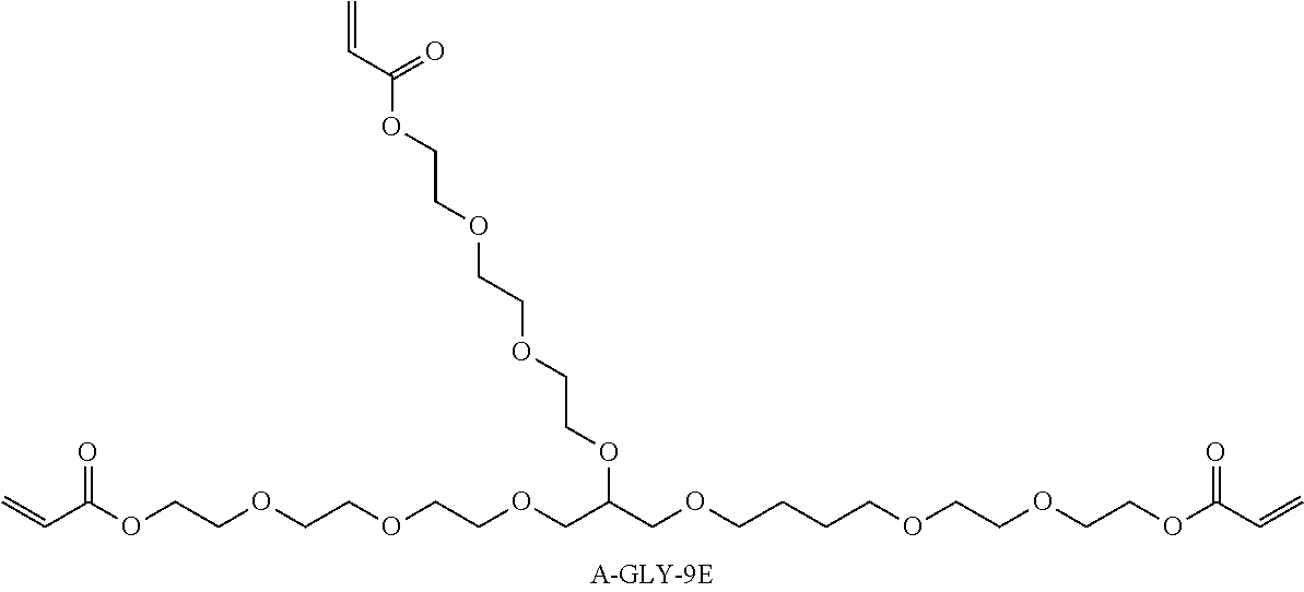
C=CC(OCCOCCOCCOC(COCCCCOCCOCCOC(C=C)=O)COCCOCCOCCOC(C=C)=O)=O
